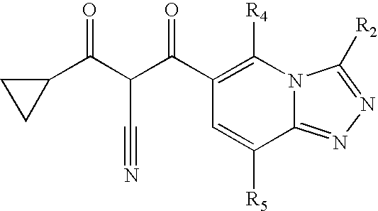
C1(C(C(C(C2CC2)=O)C#N)=O)=C([R4])N2C(=NN=C2[R2])C([R5])=C1
